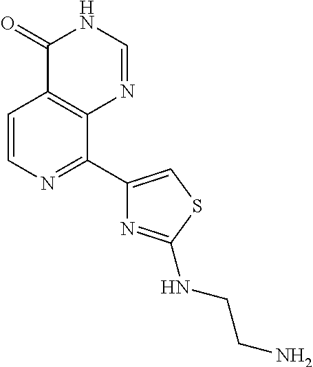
C1=CN=C(C2=CSC(NCCN)=N2)C2=C1C(=O)NC=N2
